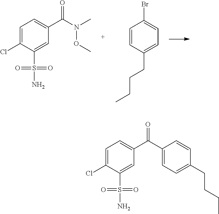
C1=C(Cl)C(S(N)(=O)=O)=CC(C(N(C)OC)=O)=C1.C1=CC(CCCC)=CC=C1Br.C1=C(Cl)C(S(N)(=O)=O)=CC(C(C2=CC=C(CCCC)C=C2)=O)=C1
